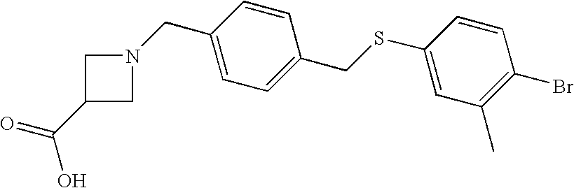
C1(C(=O)O)CN(CC2=CC=C(CSC3=CC(C)=C(Br)C=C3)C=C2)C1
